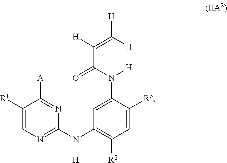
C1([R1])=CN=C(N(C2=C([R2])C=C([R3])C(N([H])C(C(=C([H])[H])[H])=O)=C2)[H])N=C1[A]
